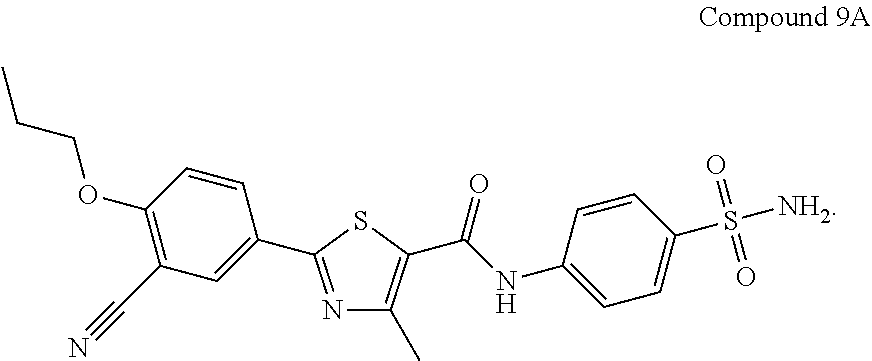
N1=C(C2=CC(C#N)=C(OCCC)C=C2)SC(C(=O)NC2=CC=C(S([NH2])(=O)=O)C=C2)=C1C
